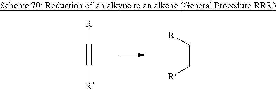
[R]C#C[R].[R]C=C[R]
